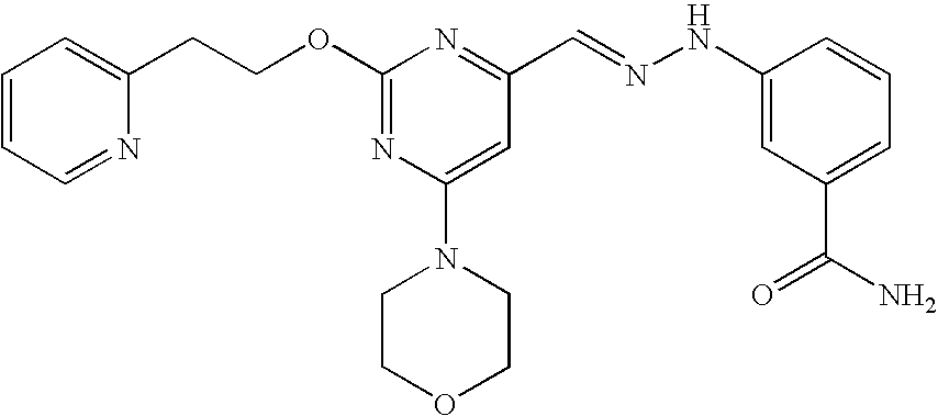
C(COC1=NC(N2CCOCC2)=CC(C=NNC2=CC(C(N)=O)=CC=C2)=N1)C1=CC=CC=N1
